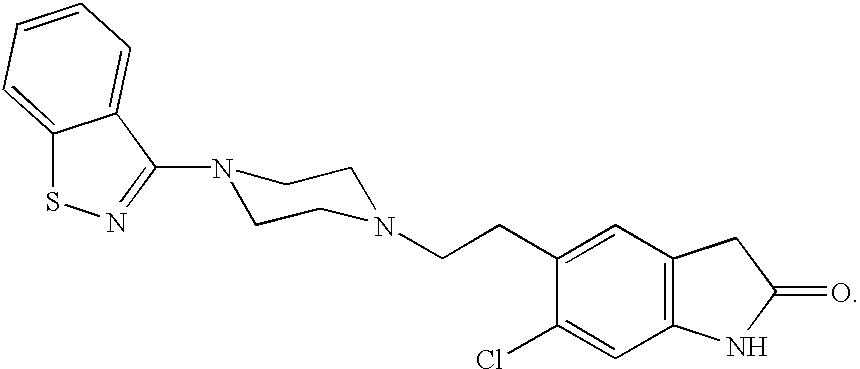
C1(N2CCN(CCC3=CC4=C(C=C3Cl)NC(=O)C4)CC2)=NSC2=CC=CC=C12
